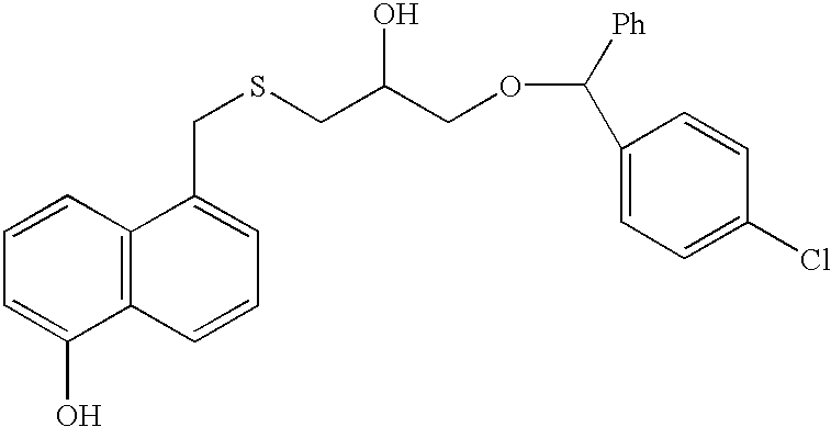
C1=CC=C(O)C2=C1C(CSCC(COC(C1=CC=C(Cl)C=C1)[Ph])O)=CC=C2
